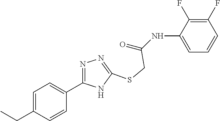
C1=C(NC(=O)CSC2=NN=C(C3=CC=C(CC)C=C3)N2)C(F)=C(F)C=C1
